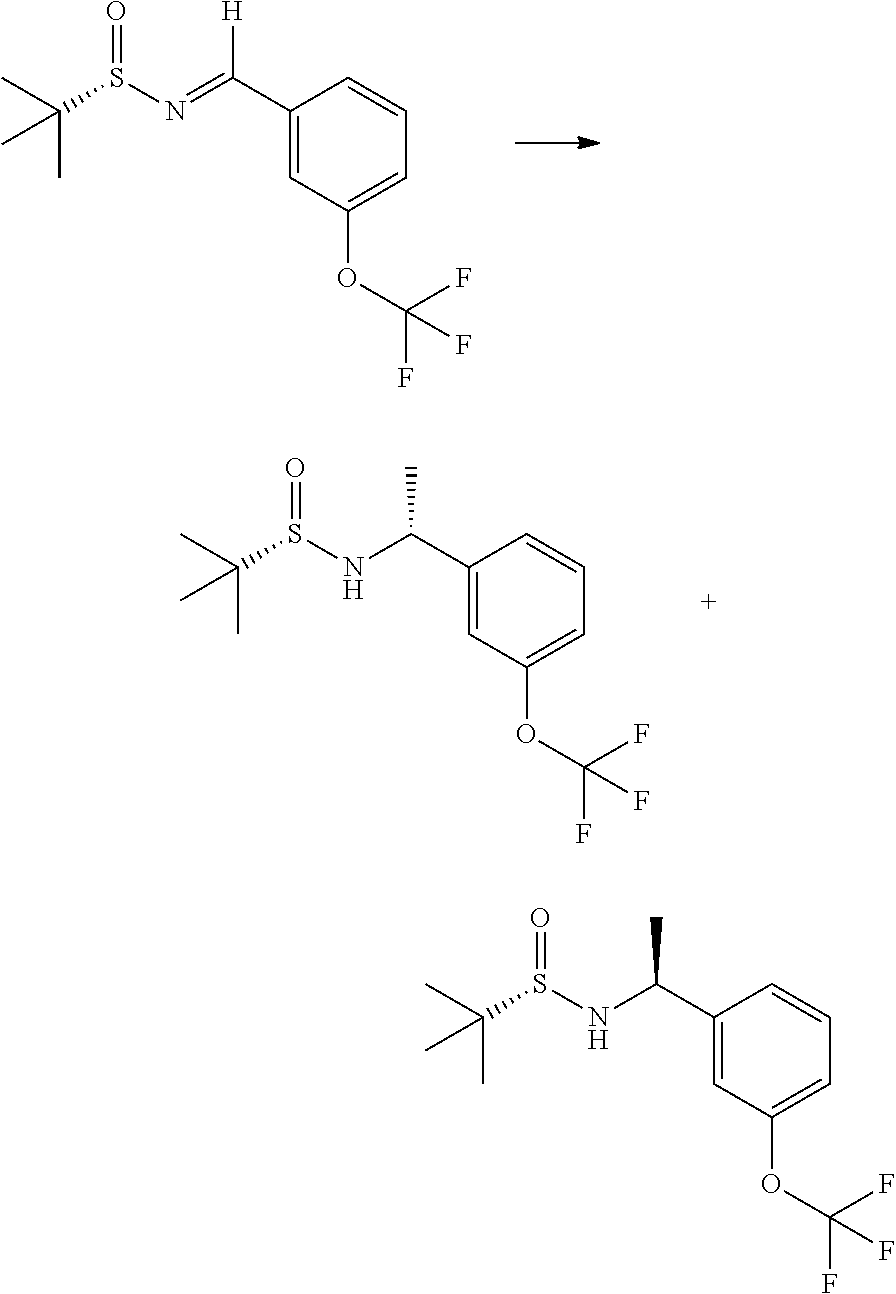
C1(C(=NS(C(C)(C)C)=O)[H])=CC(OC(F)(F)F)=CC=C1.C1(C(NS(C(C)(C)C)=O)C)=CC(OC(F)(F)F)=CC=C1.C1(C(NS(C(C)(C)C)=O)C)=CC(OC(F)(F)F)=CC=C1
